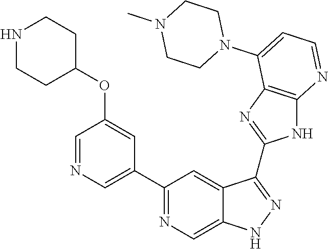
C1(C2=NC=C3C(=C2)C(C2=NC4=C(N2)N=CC=C4N2CCN(C)CC2)=NN3)=CN=CC(OC2CCNCC2)=C1
